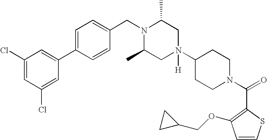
ClC1=CC(Cl)=CC(C2=CC=C(CN3C(C)CN(C4CCN(C(C5=C(OCC6CC6)C=CS5)=O)CC4)([H])CC3C)C=C2)=C1
